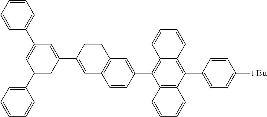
C1=CC=CC(C2=CC(C3=CC=CC=C3)=CC(C3=CC4=C(C=C3)C=C(C3=C5C(=C(C6=CC=C([t-Bu])C=C6)C6=C3C=CC=C6)C=CC=C5)C=C4)=C2)=C1
